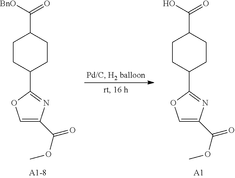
C(C1CCC(C2=NC(C(=O)OC)=CO2)CC1)([BnO])=O.C(C1CCC(C2=NC(C(=O)OC)=CO2)CC1)(O)=O.[A1]
